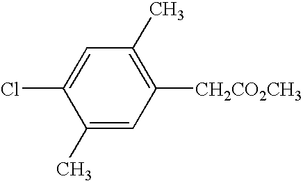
C1([CH2CO2CH3])=C(C)C=C(Cl)C(C)=C1
